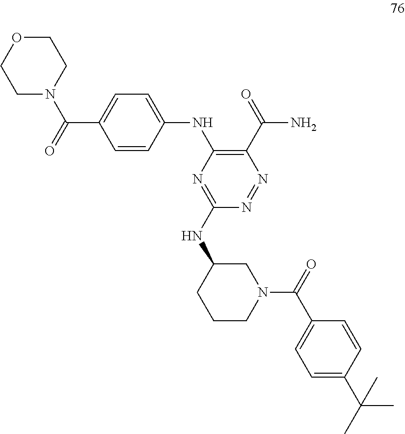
O1CCN(C(=O)C2=CC=C(NC3=C(C(=O)N)N=NC(NC4CCCN(C(=O)C5=CC=C(C(C)(C)C)C=C5)C4)=N3)C=C2)CC1
